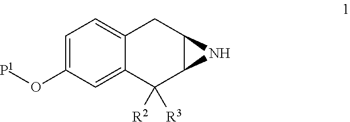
C1=C(O[P1])C=C2C(=C1)CC1C(C2([R2])[R3])N1
